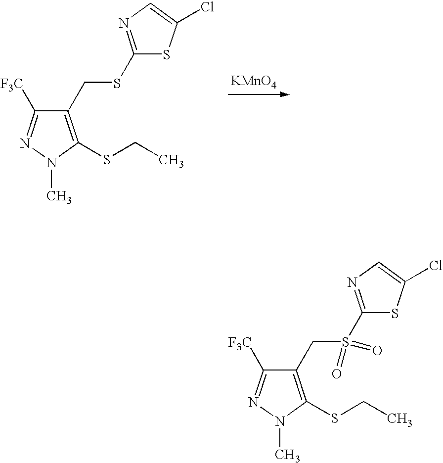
C1(CSC2=NC=C(Cl)S2)=C(SCC)N(C)N=C1[F3C].[KMnO4].C1(CS(C2=NC=C(Cl)S2)(=O)=O)=C(SCC)N(C)N=C1[F3C]
